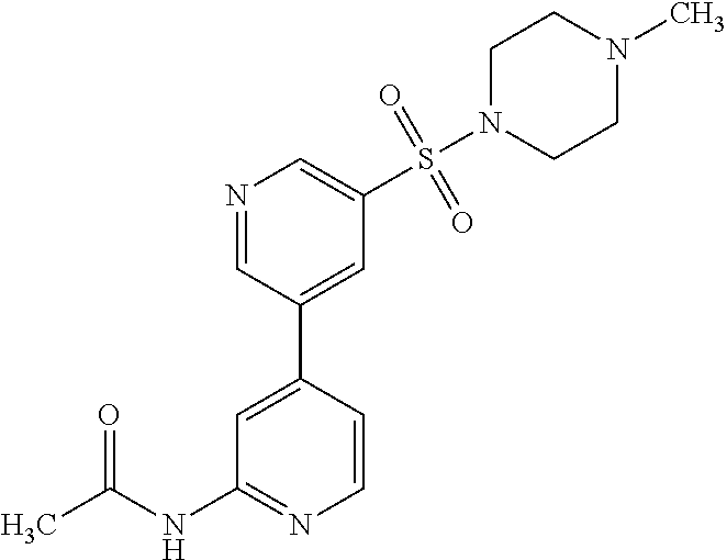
N1=CC(C2=CC(NC(C)=O)=NC=C2)=CC(S(N2CCN(C)CC2)(=O)=O)=C1
